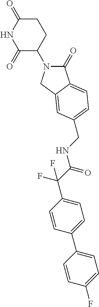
C1(=O)N(C2CCC(=O)NC2=O)CC2=CC(CNC(C(F)(F)C3=CC=C(C4=CC=C(F)C=C4)C=C3)=O)=CC=C12
